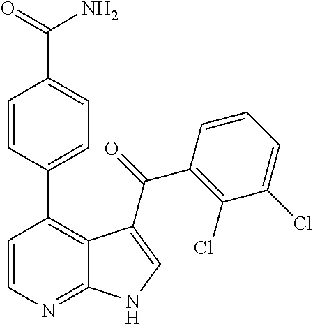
C1=CC(C2=C3C(=NC=C2)NC=C3C(C2=C(Cl)C(Cl)=CC=C2)=O)=CC=C1C(=O)N
